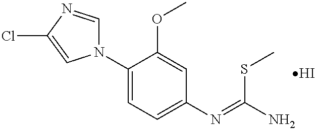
N1(C2=CC=C(N=C(N)SC)C=C2OC)C=NC(Cl)=C1.I
